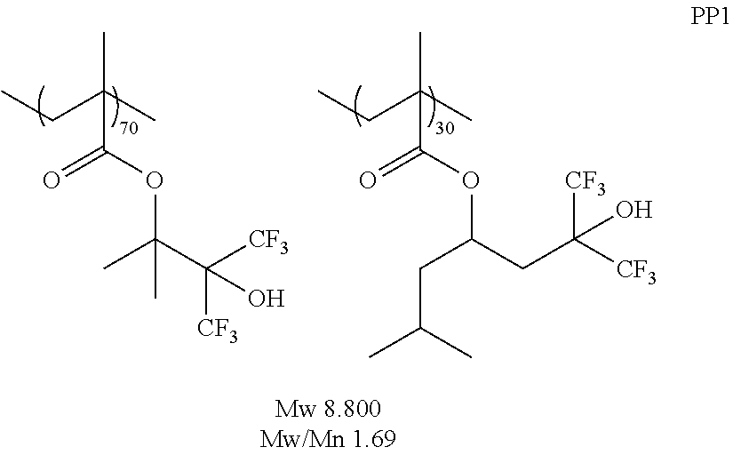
O=C(OC(C([CF3])([CF3])O)(C)C)C(CC)(C)C.O=C(OC(CC([CF3])([CF3])O)CC(C)C)C(CC)(C)C
